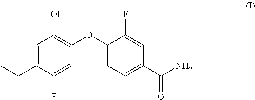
C1=C(CC)C(F)=CC(OC2=CC=C(C(N)=O)C=C2F)=C1O
